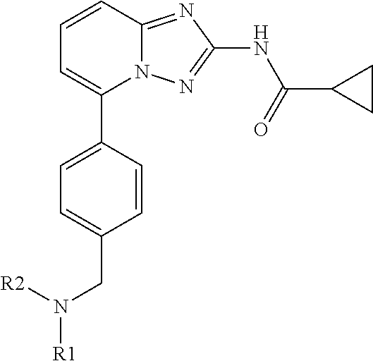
C1=CC=C(C2=CC=C(CN([R1])[R2])C=C2)N2C1=NC(NC(=O)C1CC1)=N2
